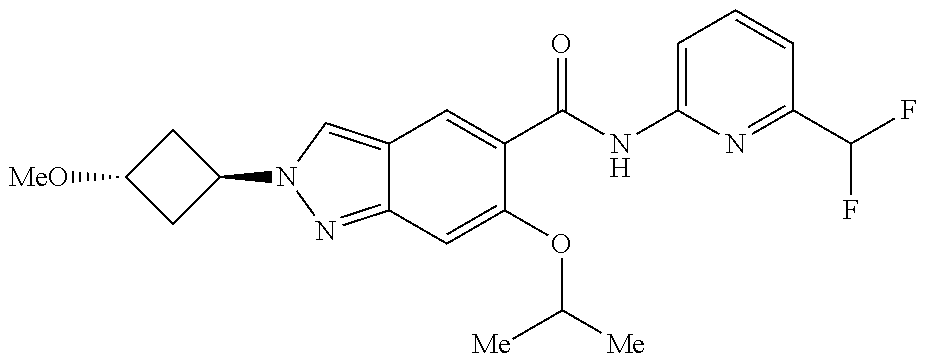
C12=CN(C3CC([MeO])C3)N=C1C=C(OC([Me])[Me])C(C(NC1=CC=CC(C(F)F)=N1)=O)=C2
